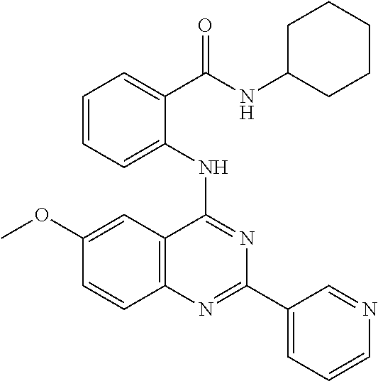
C1(OC)=CC2=C(C=C1)N=C(C1=CC=CN=C1)N=C2NC1=CC=CC=C1C(=O)NC1CCCCC1
